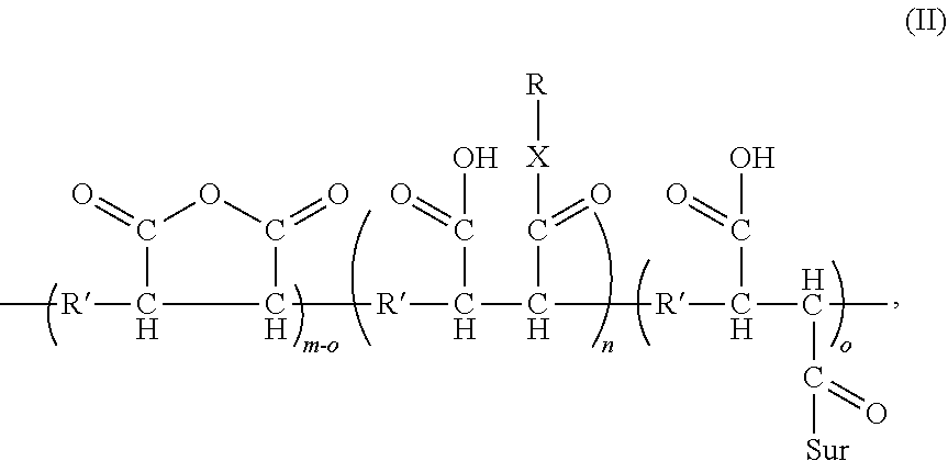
C[R]C1C([R]C(C([R]C(C(C)C([Sur])=O)C(O)=O)C([X][R])=O)C(=O)O)C(=O)OC1=O
